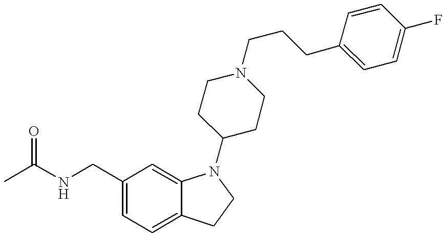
N(C(C)=O)CC1=CC=C2C(=C1)N(C1CCN(CCCC3=CC=C(F)C=C3)CC1)CC2
